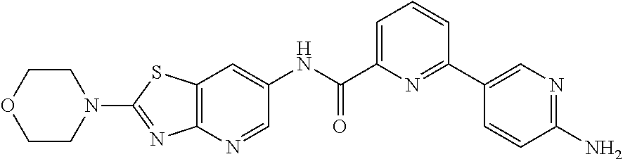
C1=NC2=C(C=C1NC(C1=CC=CC(C3=CN=C(N)C=C3)=N1)=O)SC(N1CCOCC1)=N2
